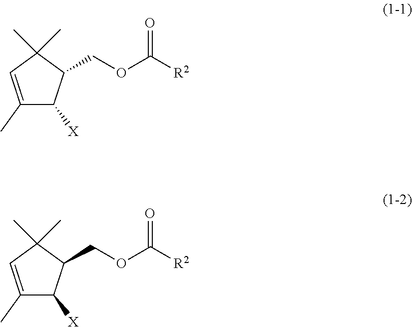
C1(C)=CC(C)(C)C(COC([R2])=O)C1[X].C1(C)=CC(C)(C)C(COC([R2])=O)C1[X]
